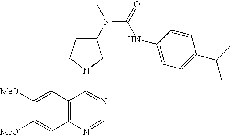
C1([MeO])=CC2=C(C=C1[MeO])N=CN=C2N1CC(N(C(=O)NC2=CC=C(C(C)C)C=C2)C)CC1
